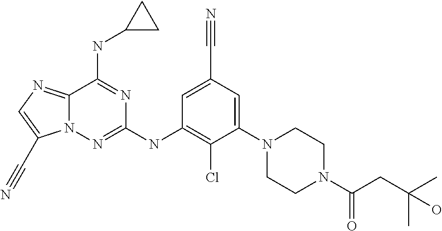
C1=C(C#N)C=C(N2CCN(C(CC(C)(C)O)=O)CC2)C(Cl)=C1NC1=NN2C(=NC=C2C#N)C(NC2CC2)=N1
